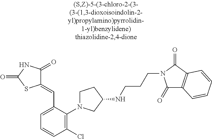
C1=C(C=C2C(=O)NC(=O)S2)C(N2CCC(NCCCN3C(=O)C4=C(C3=O)C=CC=C4)C2)=C(Cl)C=C1
